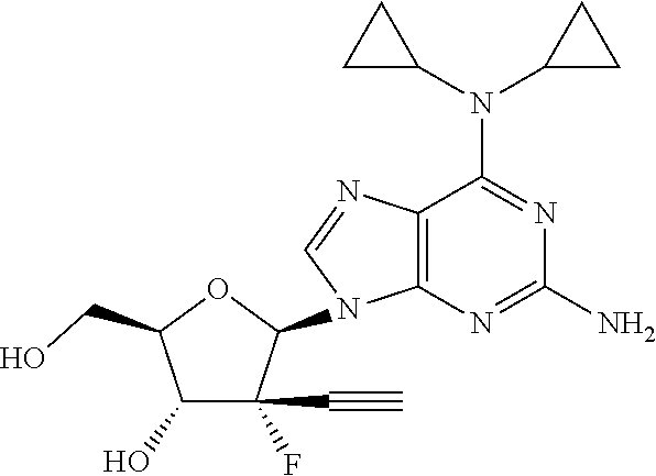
C12=C(N=C(N)N=C1N(C1CC1)C1CC1)N(C1OC(CO)C(O)C1(C#C)F)C=N2
